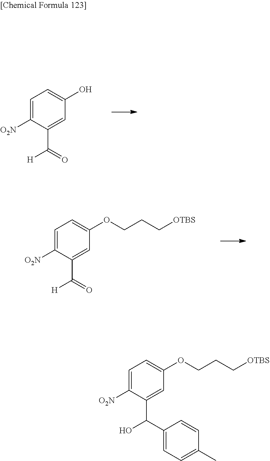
C1=C([O2N])C(C(=O)[H])=CC(O)=C1.C1=C([O2N])C(C(C2=CC=C(C)C=C2)O)=CC(OCCC[OTBS])=C1.C1=C([O2N])C(C(=O)[H])=CC(OCCC[OTBS])=C1
